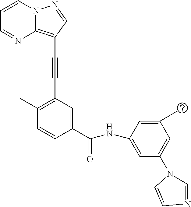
C1=CN2C(=C(C#CC3=C(C)C=CC(C(NC4=CC(N5C=CN=C5)=CC(C)=C4)=O)=C3)C=N2)N=C1
